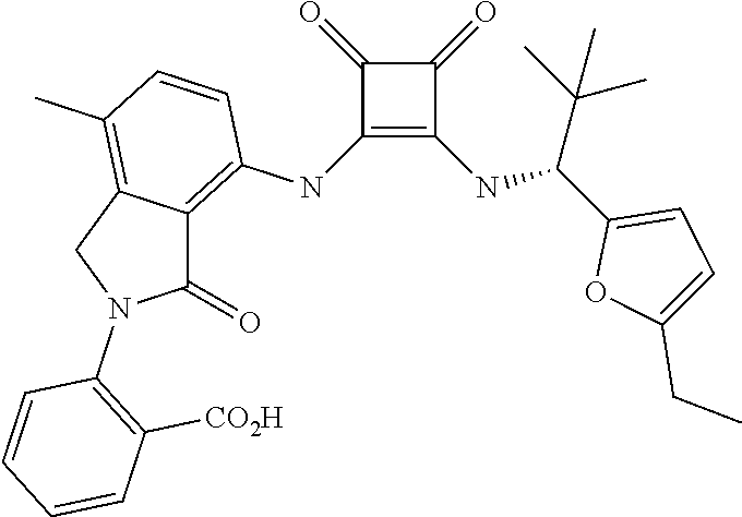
C1(NC2=C3C(=C(C)C=C2)CN(C2=C([CO2H])C=CC=C2)C3=O)=C(NC(C2=CC=C(CC)O2)C(C)(C)C)C(=O)C1=O
